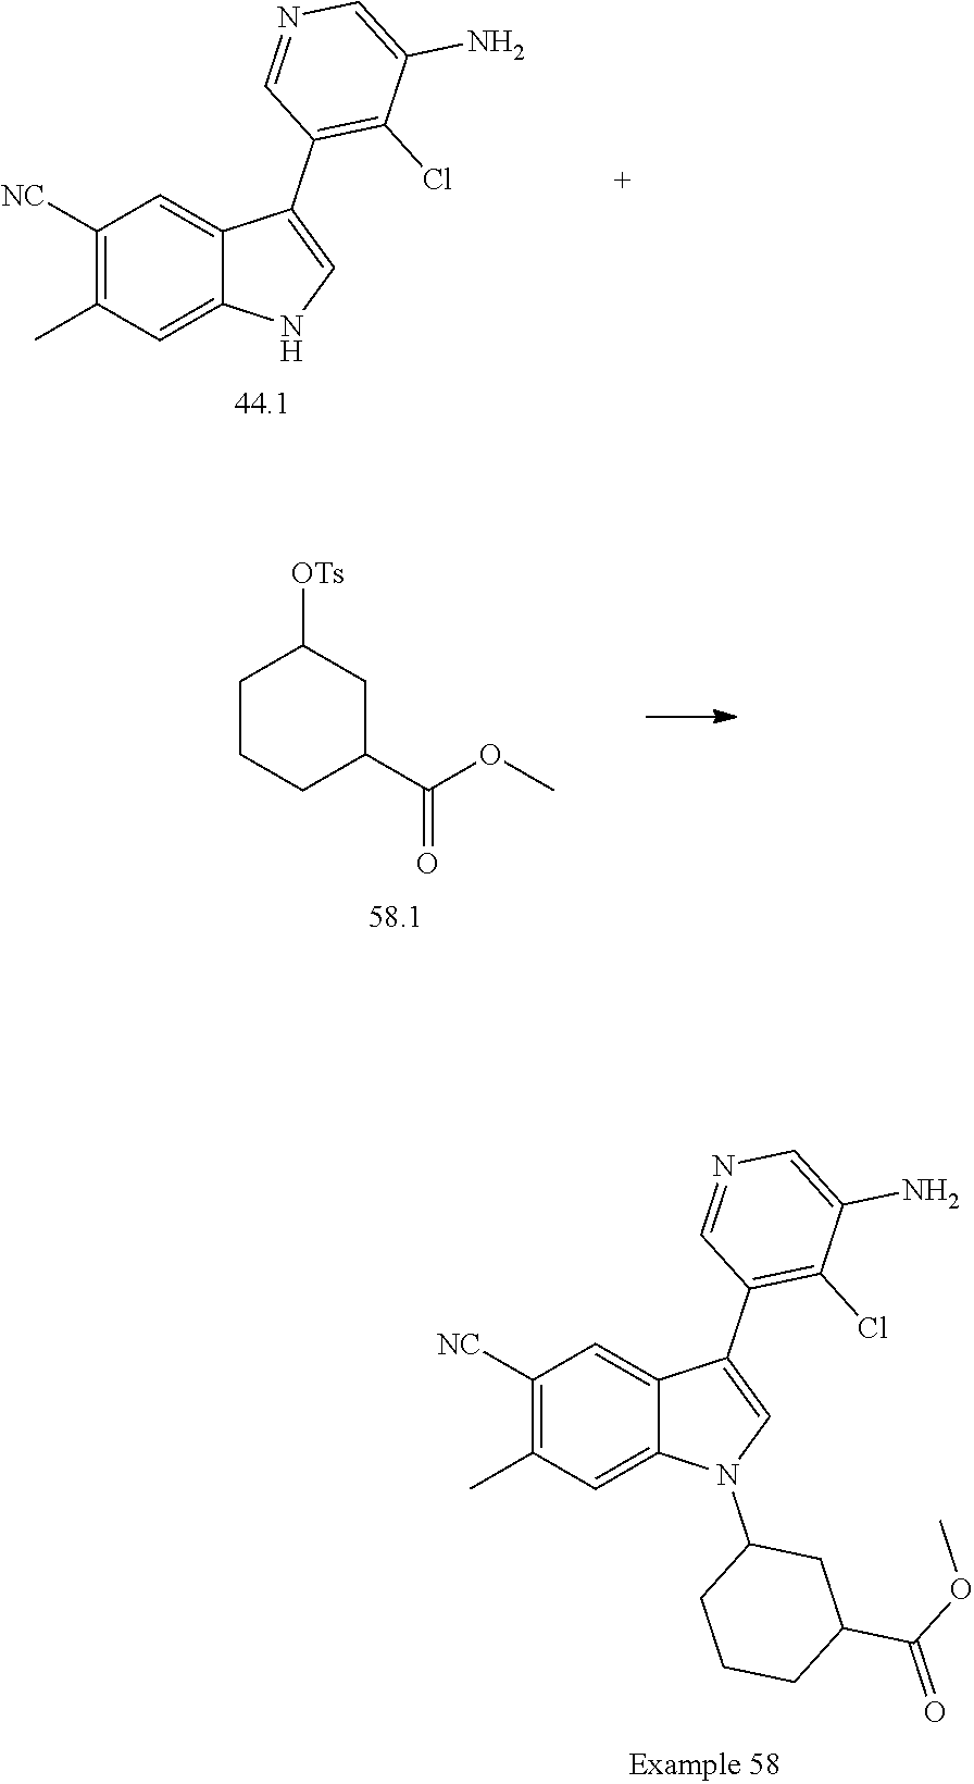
C1([NC])=C(C)C=C2C(=C1)C(C1=C(Cl)C(N)=CN=C1)=CN2.C1CCC(C(OC)=O)CC1[OTs].C1([NC])=C(C)C=C2C(=C1)C(C1=C(Cl)C(N)=CN=C1)=CN2C1CCCC(C(OC)=O)C1
